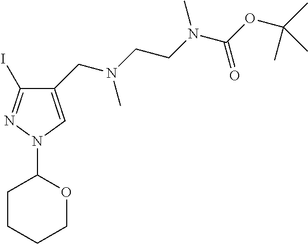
C1(CN(CCN(C(OC(C)(C)C)=O)C)C)=CN(C2CCCCO2)N=C1I
